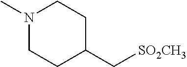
N1(C)CCC(C[SO2CH3])CC1
